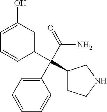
C1=C(O)C=C(C(C2CCNC2)(C(=O)N)C2=CC=CC=C2)C=C1
